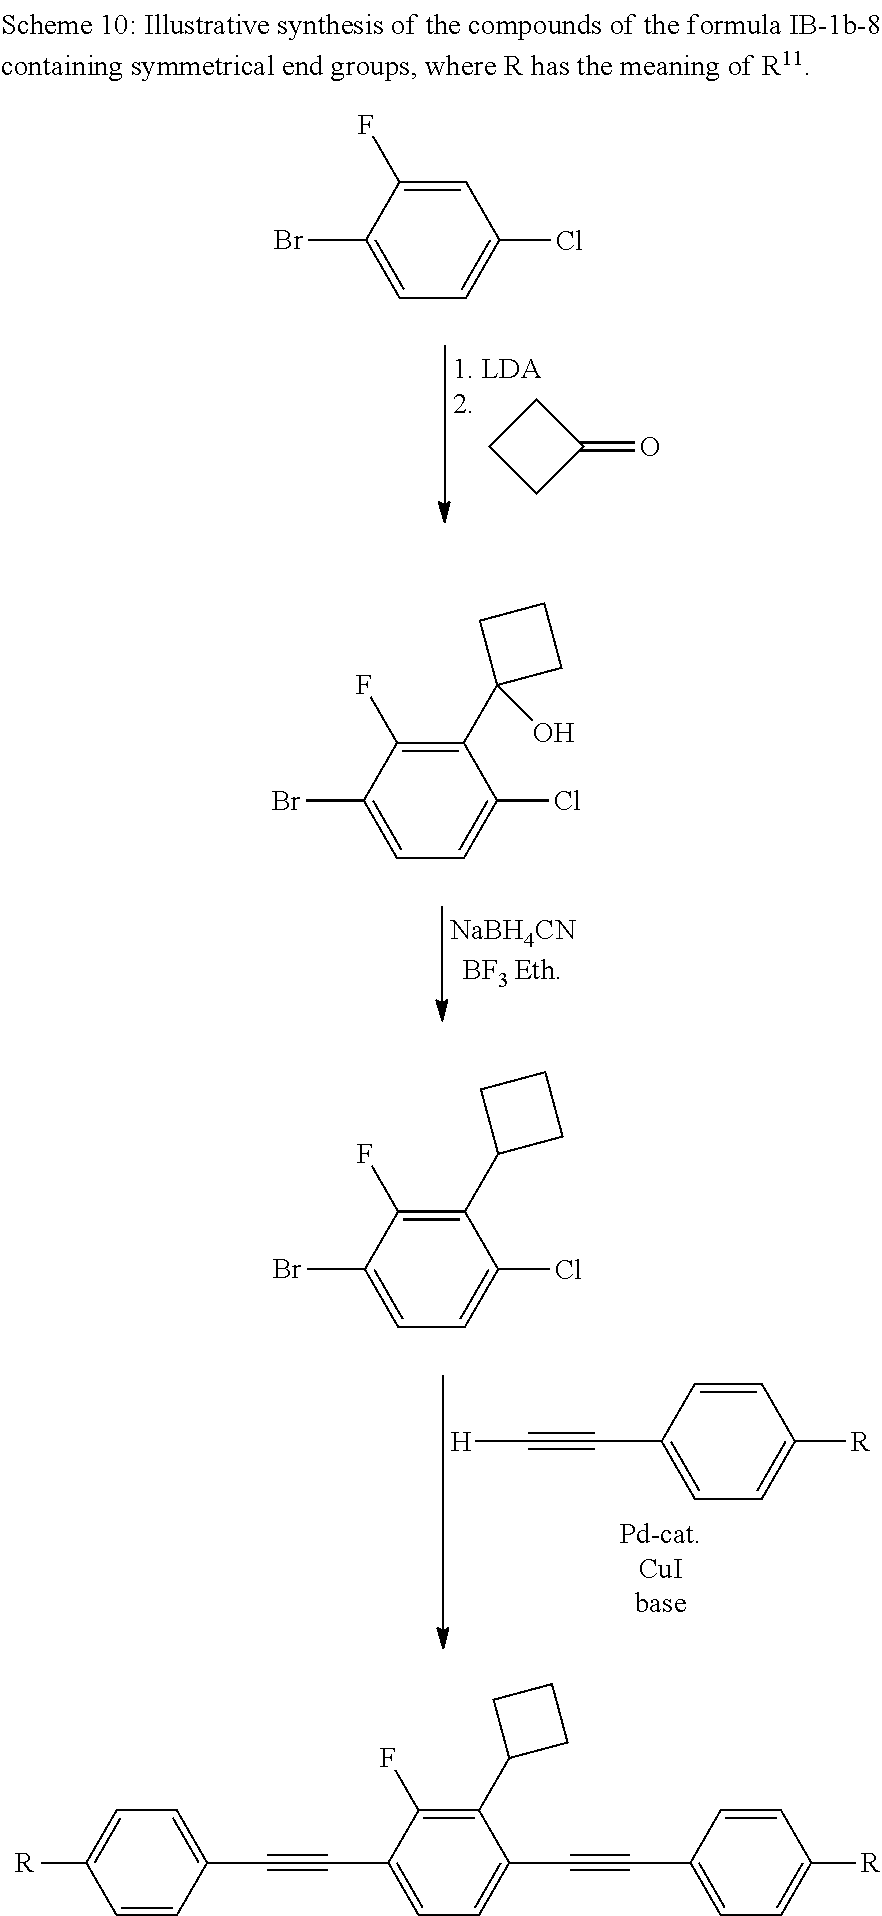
C1(C2(O)CCC2)=C(F)C(Br)=CC=C1Cl.C1(C2CCC2)=C(F)C(Br)=CC=C1Cl.C(#CC1=CC=C([R])C=C1)[H].C1C(=O)CC1.C1=C(F)C(Br)=CC=C1Cl.C(C1=CC=C(C#CC2=CC=C([R])C=C2)C(C2CCC2)=C1F)#CC1=CC=C([R])C=C1
